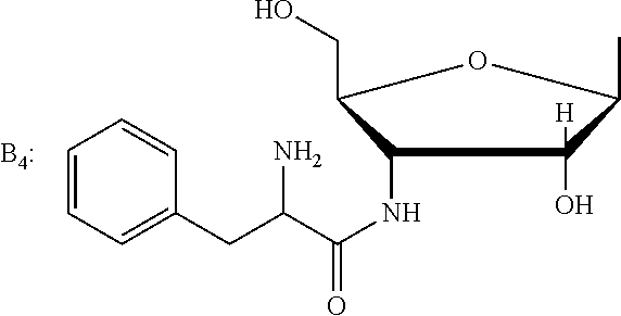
[B4:].C1=CC=C(CC(C(NC2C(CO)OC(C)C2(O)[H])=O)N)C=C1
